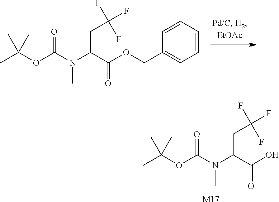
CC(OC(N(C(C(OCC1=CC=CC=C1)=O)CC(F)(F)F)C)=O)(C)C.CC(OC(N(C(C(O)=O)CC(F)(F)F)C)=O)(C)C.[M17]
